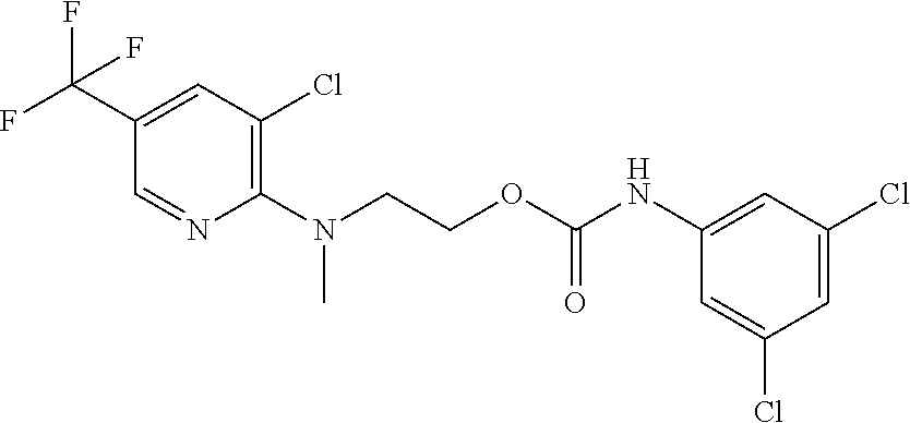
C(OC(NC1=CC(Cl)=CC(Cl)=C1)=O)CN(C1=C(Cl)C=C(C(F)(F)F)C=N1)C
